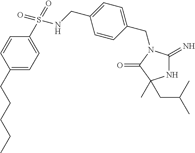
N(CC1=CC=C(CN2C(=N)NC(C)(CC(C)C)C2=O)C=C1)S(C1=CC=C(CCCCC)C=C1)(=O)=O
